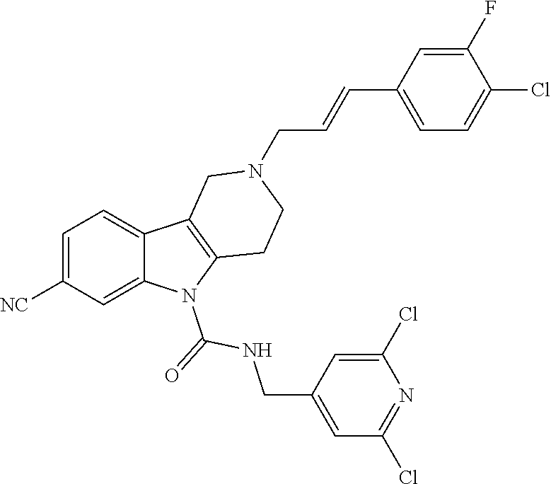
C1=C([NC])C=C2C(=C1)C1=C(N2C(=O)NCC2=CC(Cl)=NC(Cl)=C2)CCN(CC=CC2=CC=C(Cl)C(F)=C2)C1
